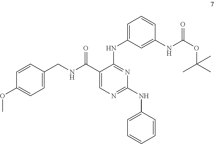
C1(OC)=CC=C(CNC(C2=CN=C(NC3=CC=CC=C3)N=C2NC2=CC=CC(NC(OC(C)(C)C)=O)=C2)=O)C=C1
